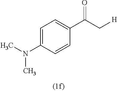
C1=C(N(C)C)C=CC(C(C[H])=O)=C1
